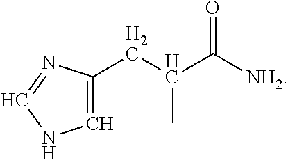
C1=C(CC(C)C([NH2])=O)N=CN1
